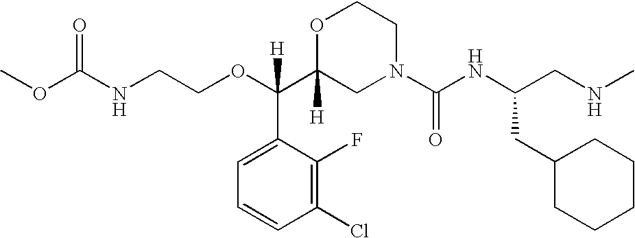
O(C(C1([H])CN(C(NC(CNC)CC2CCCCC2)=O)CCO1)(C1=CC=CC(Cl)=C1F)[H])CCNC(OC)=O
